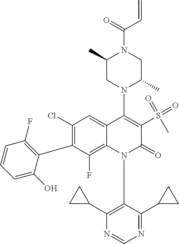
C1(Cl)=C(C2=C(F)C=CC=C2O)C(F)=C2C(=C1)C(N1C(C)CN(C(=O)C=C)C(C)C1)=C(S(C)(=O)=O)C(=O)N2C1=C(C2CC2)N=CN=C1C1CC1
